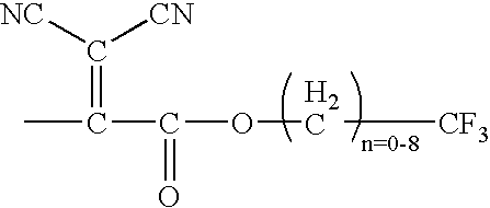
C([CF3])OC(C(C)=C([NC])[CN])=O
